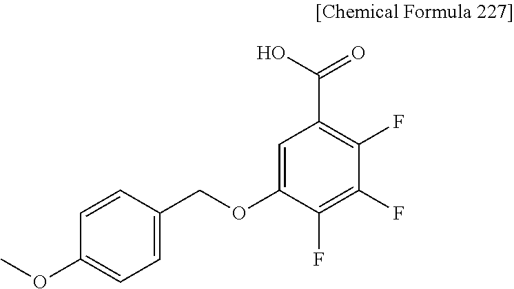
C1=C(OCC2=CC=C(OC)C=C2)C(F)=C(F)C(F)=C1C(=O)O
